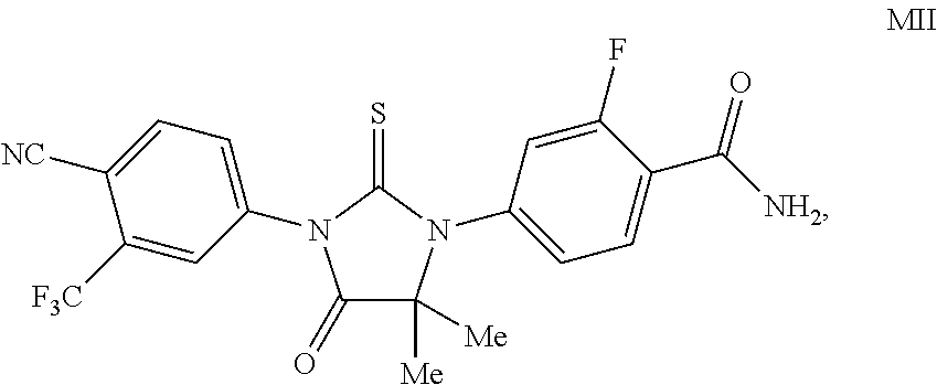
C1(=O)C([Me])([Me])N(C2=CC=C(C([NH2])=O)C(F)=C2)C(=S)N1C1=CC=C([NC])C([F3C])=C1
